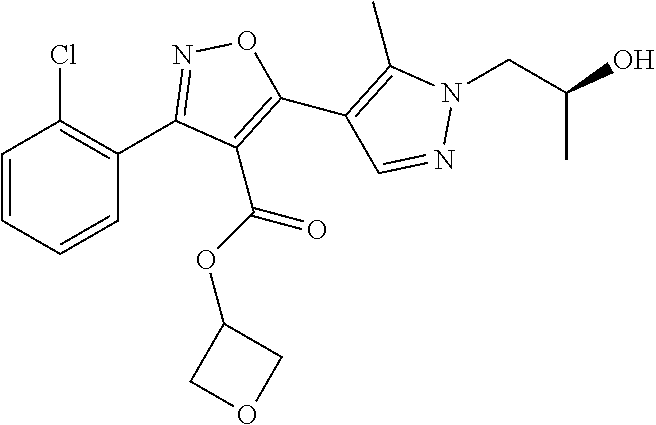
C1(C2=NOC(C3=C(C)N(CC(O)C)N=C3)=C2C(=O)OC2COC2)=C(Cl)C=CC=C1
